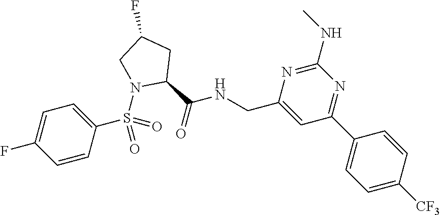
C1=C(F)C=CC(S(=O)(=O)N2C(C(=O)NCC3=CC(C4=CC=C([CF3])C=C4)=NC(NC)=N3)CC(F)C2)=C1
